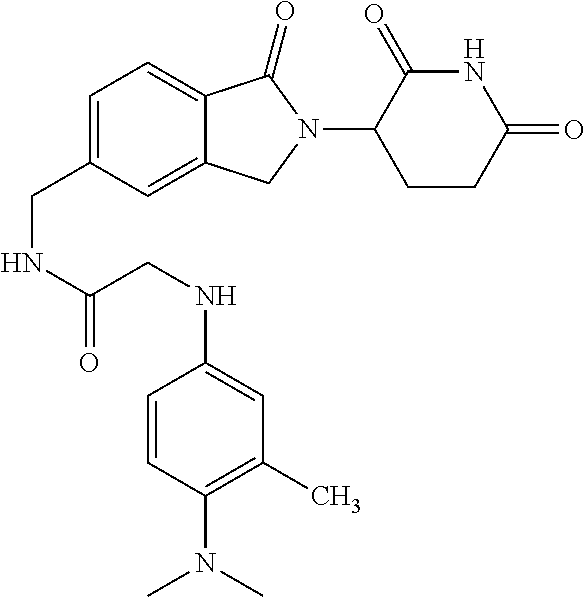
C1=C(CNC(=O)CNC2=CC(C)=C(N(C)C)C=C2)C=C2C(=C1)C(=O)N(C1CCC(=O)NC1=O)C2
